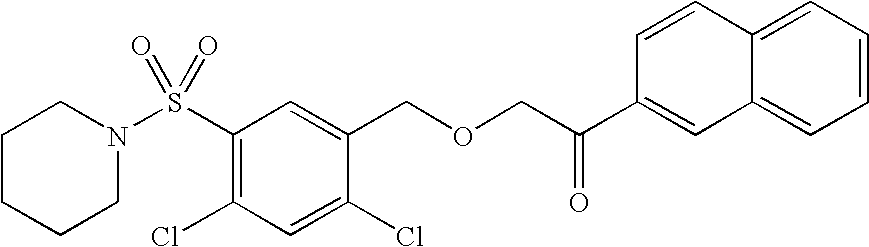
S(C1=C(Cl)C=C(Cl)C(COCC(C2=CC3=CC=CC=C3C=C2)=O)=C1)(=O)(=O)N1CCCCC1
